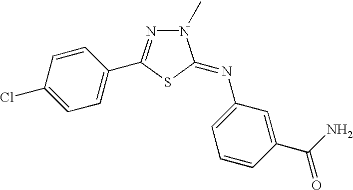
C1=C(Cl)C=CC(C2=NN(C)C(=NC3=CC=CC(C(N)=O)=C3)S2)=C1
